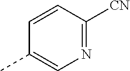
C1=CC([CN])=NC=C1C
